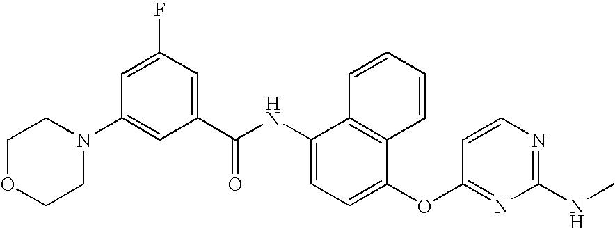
C1OCCN(C2=CC(C(NC3=CC=C(OC4=NC(NC)=NC=C4)C4=C3C=CC=C4)=O)=CC(F)=C2)C1
